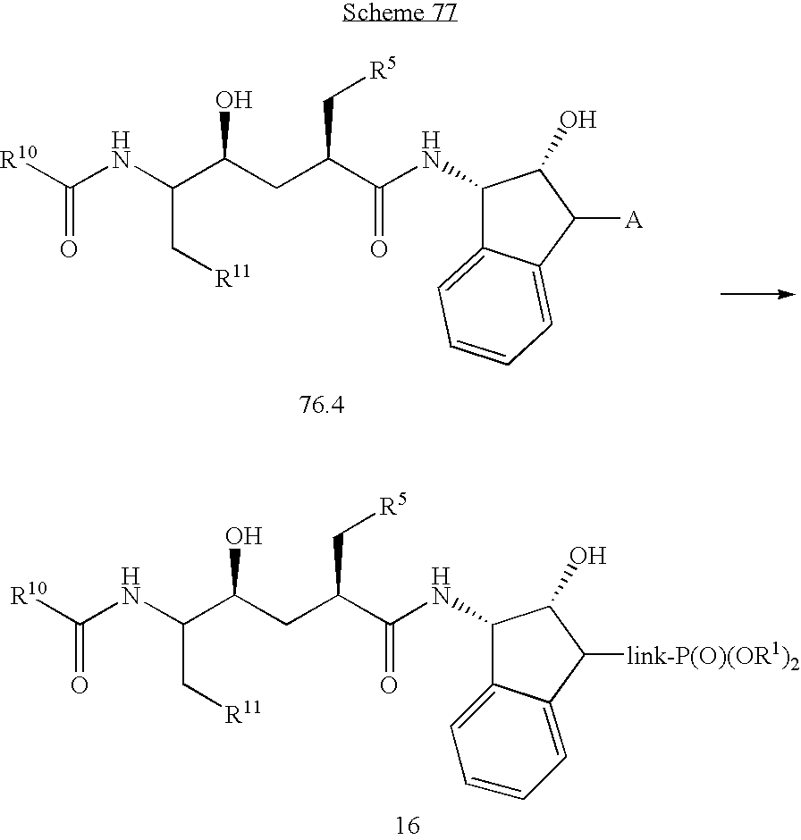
C(C[R11])(C(CC(C[R5])C(=O)NC1C2=CC=CC=C2C([link-P(O)(OR1)2])C1O)O)NC(=O)[R10].C(C[R11])(C(CC(C[R5])C(=O)NC1C2=CC=CC=C2C([A])C1O)O)NC([R10])=O
